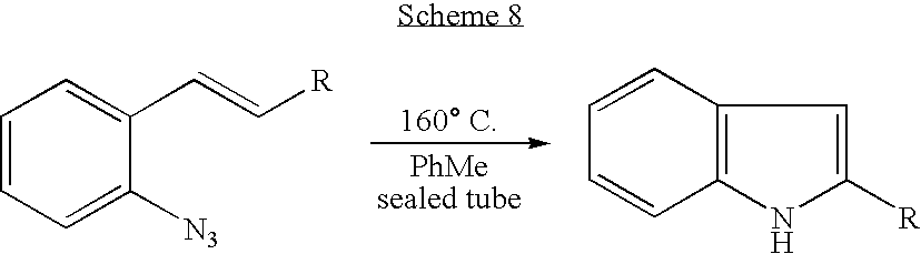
C1=CC=C([N3])C(C=C[R])=C1.C1=CC2=C(C=C1)NC([R])=C2
